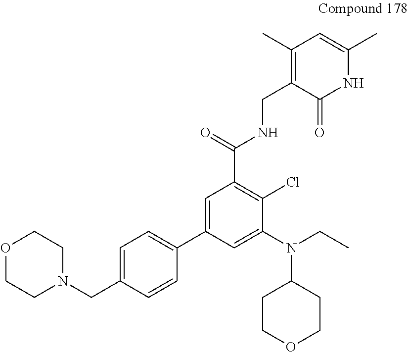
C1(C)=C(CNC(=O)C2=C(Cl)C(N(CC)C3CCOCC3)=CC(C3=CC=C(CN4CCOCC4)C=C3)=C2)C(=O)NC(C)=C1
